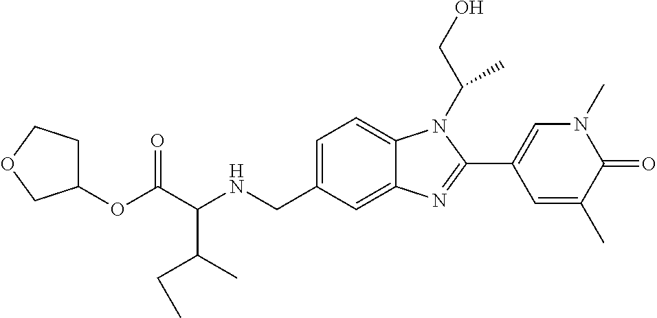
C1=C(CNC(C(OC2CCOC2)=O)C(C)CC)C=C2C(=C1)N(C(CO)C)C(C1=CN(C)C(=O)C(C)=C1)=N2
